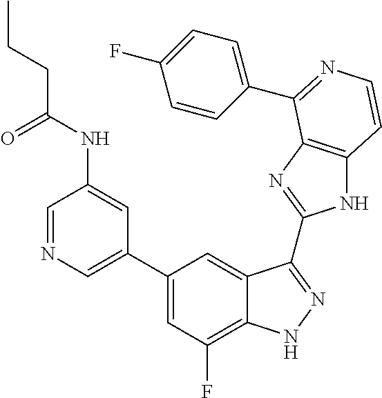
C1(C2=CN=CC(NC(CCC)=O)=C2)=CC(F)=C2C(=C1)C(C1=NC3=C(N1)C=CN=C3C1=CC=C(F)C=C1)=NN2
